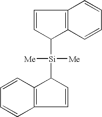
C1=CC2=C(C=C1)C=CC2[Si]([Me])([Me])C1C2=C(C=C1)C=CC=C2
